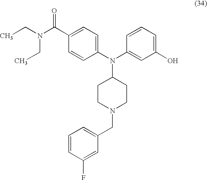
C1=CC(N(C2=CC(O)=CC=C2)C2CCN(CC3=CC=CC(F)=C3)CC2)=CC=C1C(N(CC)CC)=O
